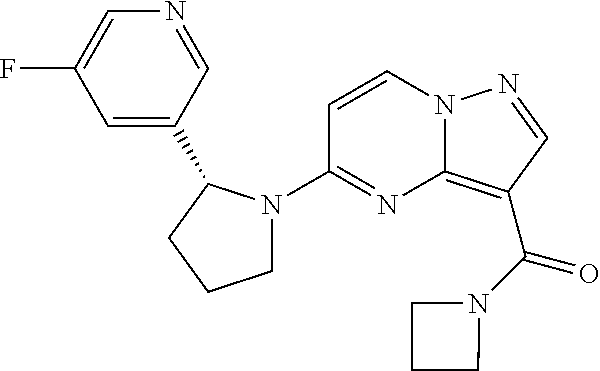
FC1=CN=CC(C2N(C3=NC4=C(C(N5CCC5)=O)C=NN4C=C3)CCC2)=C1
